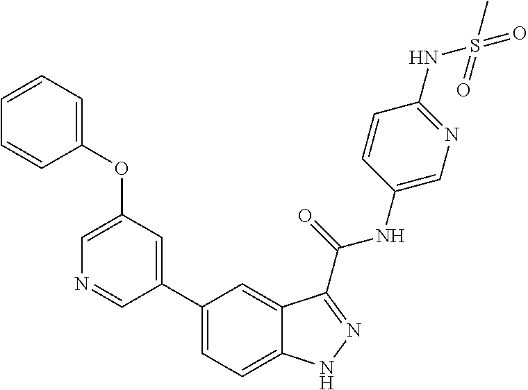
C1(OC2=CC=CC=C2)=CN=CC(C2=CC=C3C(=C2)C(C(NC2=CN=C(NS(C)(=O)=O)C=C2)=O)=NN3)=C1
